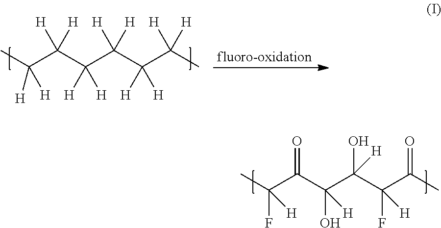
C(C(C(C(C(C(C)([H])[H])([H])[H])([H])[H])([H])[H])([H])[H])(C)([H])[H].C(C(C(C(C(C(C)=O)(F)[H])(O)[H])(O)[H])=O)(C)(F)[H]
